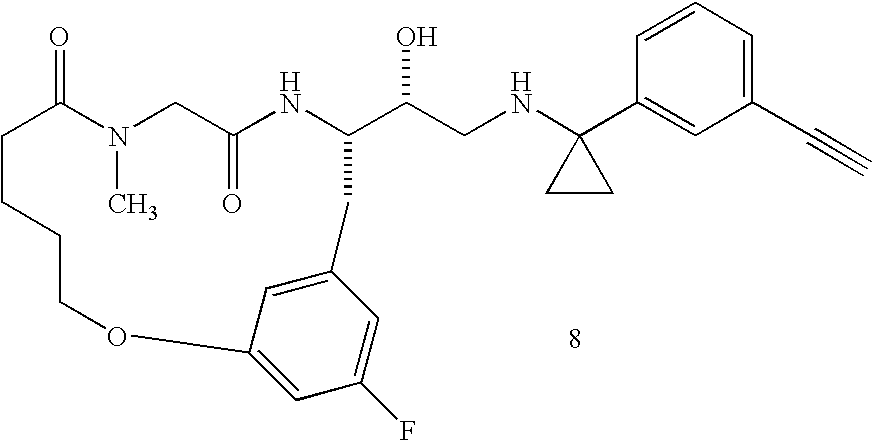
C1=CC=C(C#C)C=C1C1(NCC(O)C2NC(=O)CN(C)C(=O)CCCCOC3=CC(F)=CC(=C3)C2)CC1
